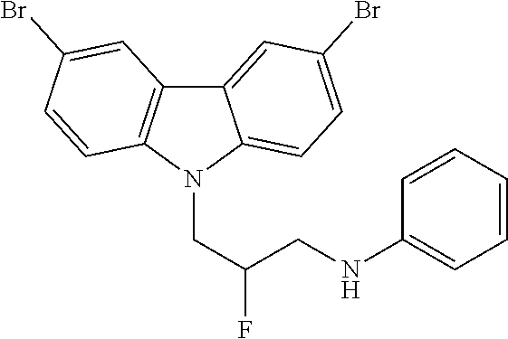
C12=CC(Br)=CC=C1N(CC(CNC1=CC=CC=C1)F)C1=C2C=C(Br)C=C1
